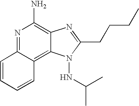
N1=C2C(=C3C(=C1N)N=C(CCCC)N3NC(C)C)C=CC=C2
